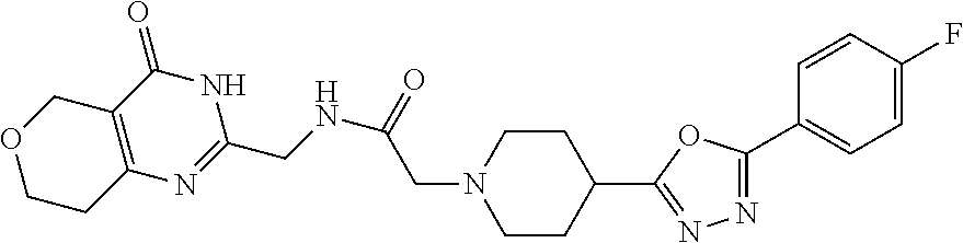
C1CC(C2=NN=C(C3=CC=C(F)C=C3)O2)CCN1CC(NCC1=NC2=C(C(=O)N1)COCC2)=O
